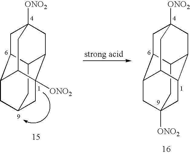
C12CC3CC4C1CC1([ONO2])CC2C([ONO2])(C3)C4C1.C12CC3([ONO2])CC4C1CC1([ONO2])CC2C(C3)C4C1
